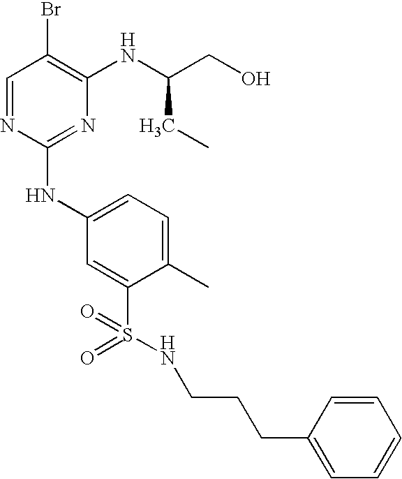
C1=NC(NC2=CC=C(C)C(S(=O)(=O)NCCCC3=CC=CC=C3)=C2)=NC(NC(CO)CC)=C1Br
